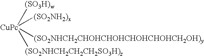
[CuPc]([(SO2NH2)x])([(SO2NHCH2CHOHCHOHCHOHCHOHCH2OH)y])([(SO2NHCH2CH2CH2SO3H)z])[(SO3H)w]
